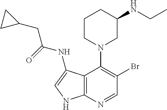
C1CN(C2=C(Br)C=NC3=C2C(NC(=O)CC2CC2)=CN3)CC(NCC)C1
